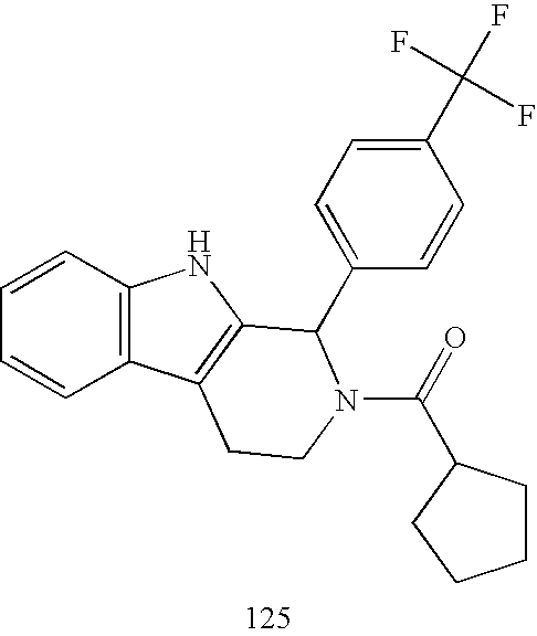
C1=CC2=C(C=C1)NC1=C2CCN(C(=O)C2CCCC2)C1C1=CC=C(C(F)(F)F)C=C1
